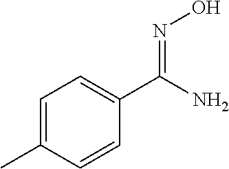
C1=C(C)C=CC(C(N)=NO)=C1
